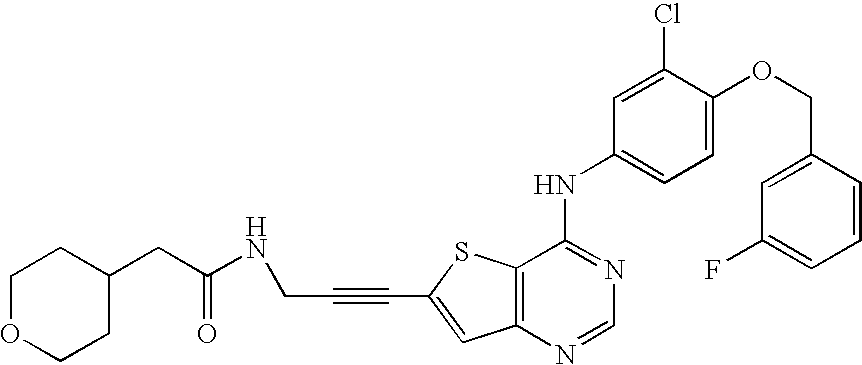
C12=C(SC(C#CCNC(=O)CC3CCOCC3)=C1)C(NC1=CC=C(OCC3=CC(F)=CC=C3)C(Cl)=C1)=NC=N2
